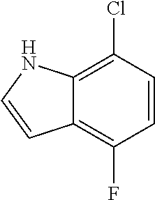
C12=C(F)C=CC(Cl)=C1NC=C2
